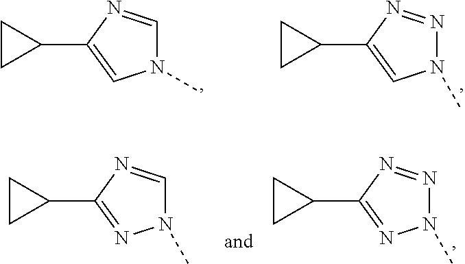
N1(C)C=NC(C2CC2)=N1.N1(C)N=NC(C2CC2)=N1.N1(C)C=NC(C2CC2)=C1.N1(C)N=NC(C2CC2)=C1
